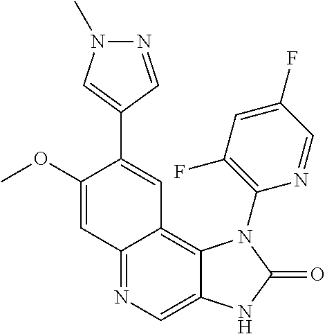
C12=NC=C3C(=C1C=C(C1=CN(C)N=C1)C(OC)=C2)N(C1=C(F)C=C(F)C=N1)C(=O)N3
